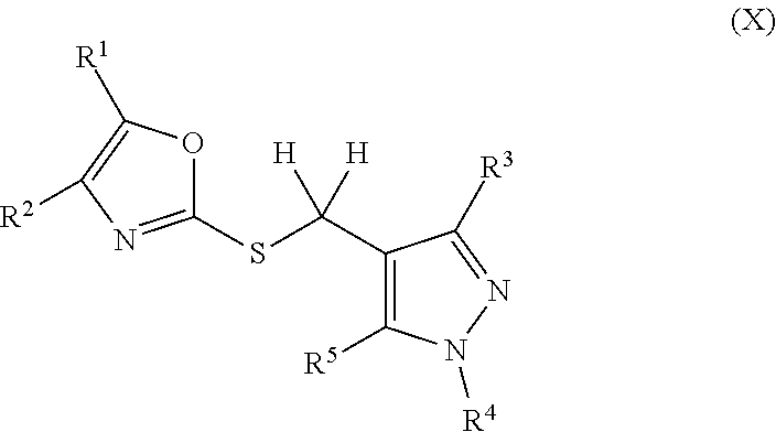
C1(C(SC2=NC([R2])=C([R1])O2)([H])[H])=C([R5])N([R4])N=C1[R3]
